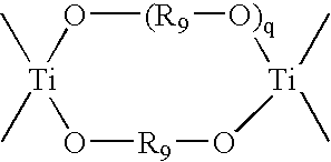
C[Ti]1(C)O[(R9][O)q][Ti](C)(C)O[R9]O1
